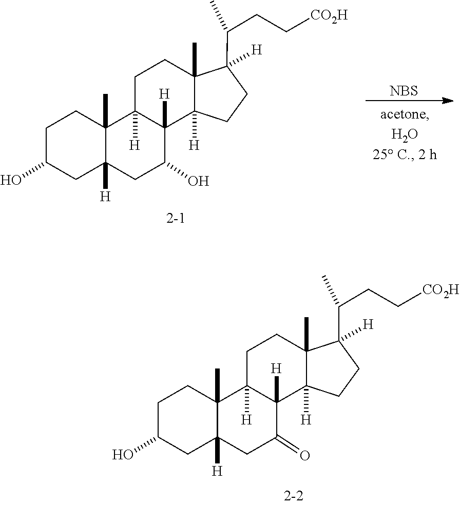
C1C2([H])C(C)(CCC1O)C1([H])CCC3(C)C(C(CC[CO2H])C)([H])CCC3([H])C1([H])C(O)C2.[NBS].C1C2([H])C(C)(CCC1O)C1([H])CCC3(C)C(C(CC[CO2H])C)([H])CCC3([H])C1([H])C(=O)C2
